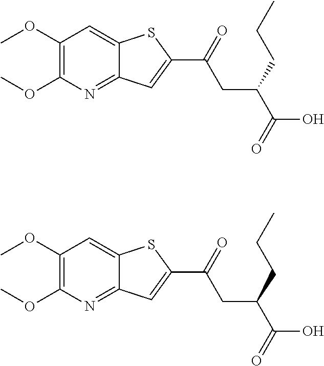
C1(OC)=C(OC)N=C2C(=C1)SC(C(=O)CC(C(O)=O)CCC)=C2.C1(OC)=C(OC)N=C2C(=C1)SC(C(=O)CC(C(O)=O)CCC)=C2
